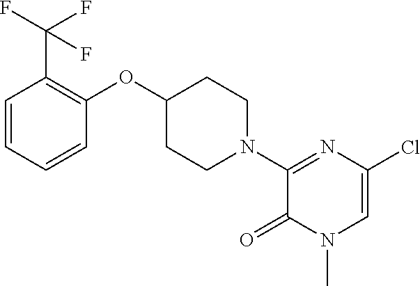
C1=CC=CC(OC2CCN(C3=NC(Cl)=CN(C)C3=O)CC2)=C1C(F)(F)F
